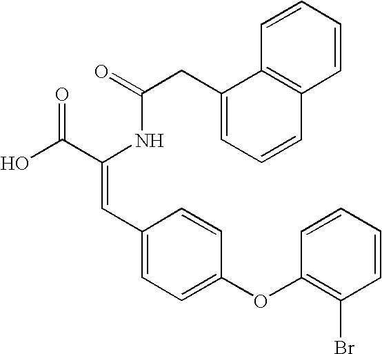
C(=O)(NC(C(O)=O)=CC1=CC=C(OC2=C(Br)C=CC=C2)C=C1)CC1=CC=CC2=C1C=CC=C2
